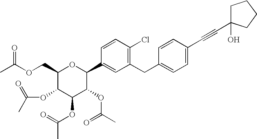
O(CC1C(OC(C)=O)C(OC(C)=O)C(OC(C)=O)C(C2=CC(CC3=CC=C(C#CC4(O)CCCC4)C=C3)=C(Cl)C=C2)O1)C(C)=O
